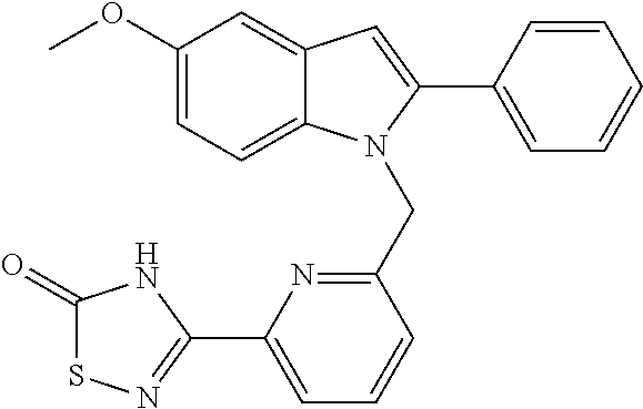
C1(OC)=CC=C2C(=C1)C=C(C1=CC=CC=C1)N2CC1=NC(C2=NSC(=O)N2)=CC=C1
